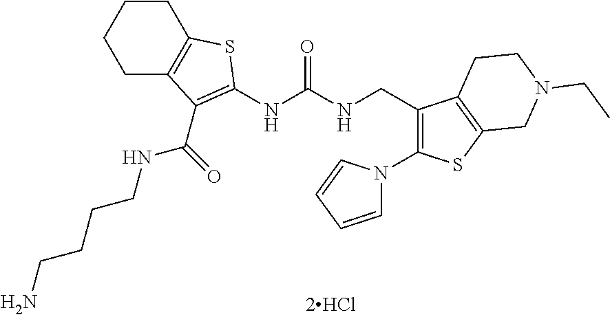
C1C2=C(CCC1)SC(NC(NCC1=C(N3C=CC=C3)SC3=C1CCN(CC)C3)=O)=C2C(NCCCCN)=O
